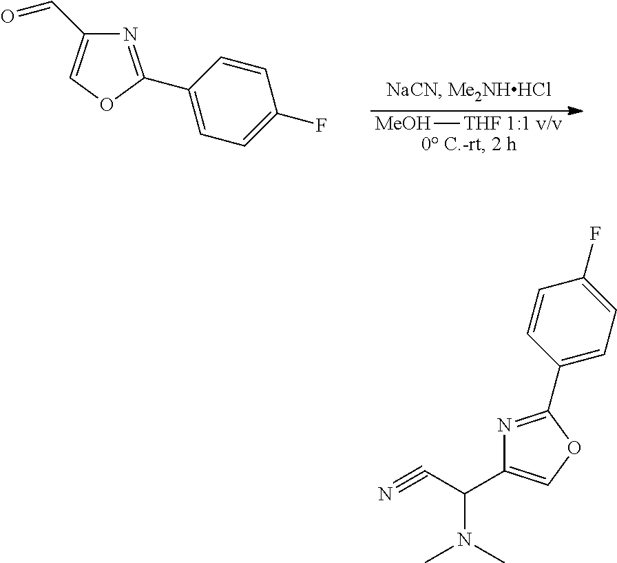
[MeOH][THF 1:1 v/v].C1(C=O)=COC(C2=CC=C(F)C=C2)=N1.N#CC(C1=COC(C2=CC=C(F)C=C2)=N1)N(C)C
